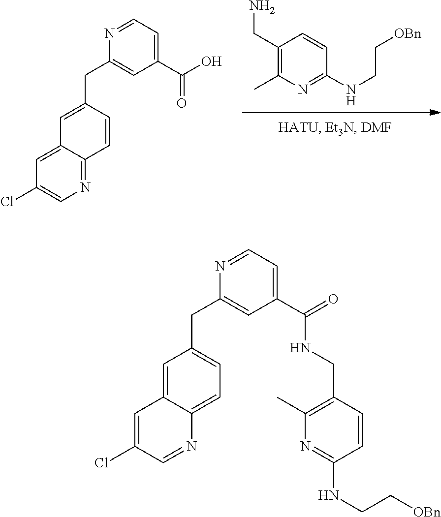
C1(CN)=C(C)N=C(NCC[OBn])C=C1.C(C1=CC(C(=O)O)=CC=N1)C1=CC2=CC(Cl)=CN=C2C=C1.C(C1=CC(C(=O)NCC2=C(C)N=C(NCC[OBn])C=C2)=CC=N1)C1=CC=C2C(=C1)C=C(Cl)C=N2
